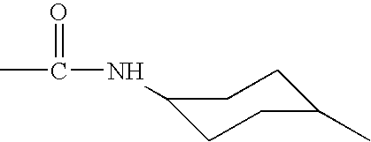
C1CC(C)CCC1NC(C)=O
